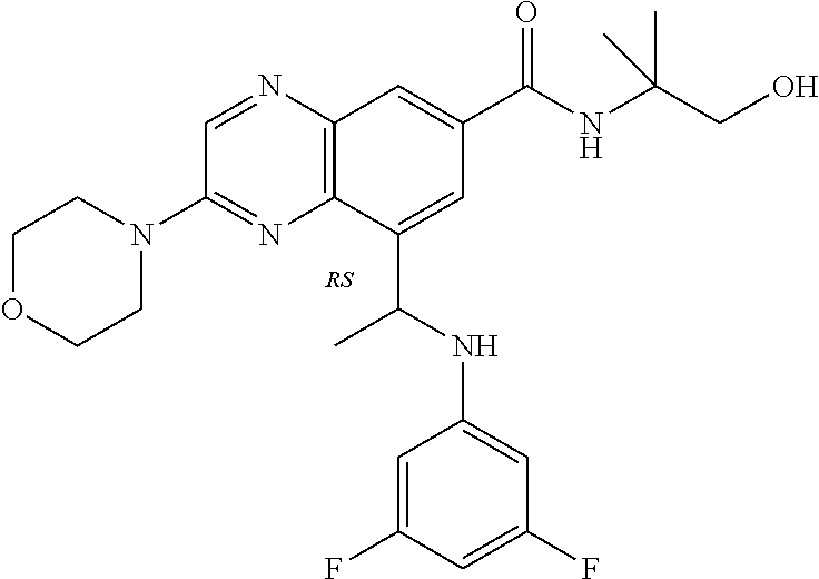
C1=NC2=C(N=C1N1CCOCC1)C(C(NC1=CC(F)=CC(F)=C1)C)=CC(C(NC(CO)(C)C)=O)=C2
